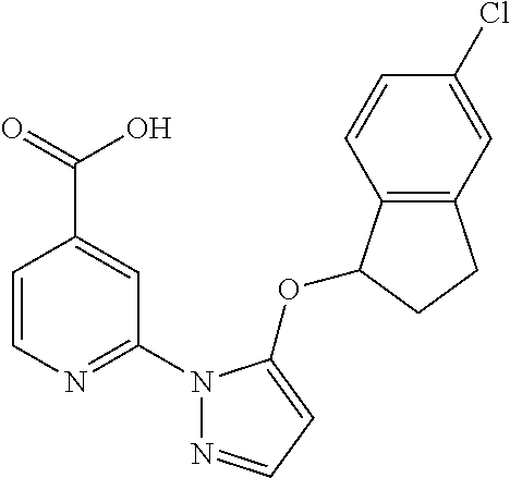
C1=CN=C(N2N=CC=C2OC2C3=C(CC2)C=C(Cl)C=C3)C=C1C(=O)O
